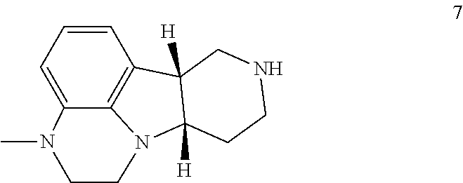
C12([H])C([H])(C3=C4N1CCN(C)C4=CC=C3)CNCC2
